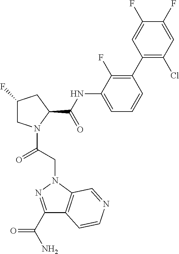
C1C(F)CC(C(NC2=CC=CC(C3=C(Cl)C=C(F)C(F)=C3)=C2F)=O)N1C(CN1N=C(C(N)=O)C2=C1C=NC=C2)=O
